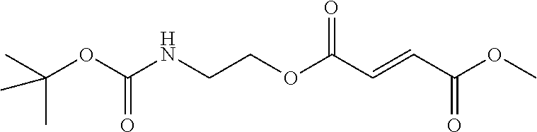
CC(OC(NCCOC(C=CC(OC)=O)=O)=O)(C)C
